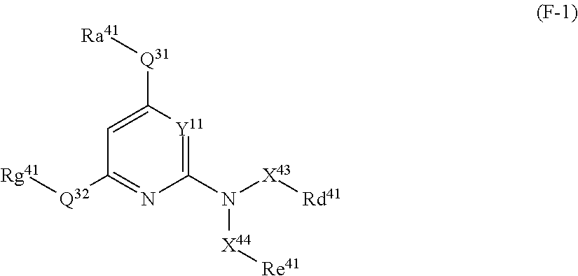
C1(N([X43][Rd41])[X44][Re41])=[Y11]C([Q31][Ra41])=CC([Q32][Rg41])=N1
